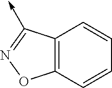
C12=C(C=CC=C1)ON=C2->C
